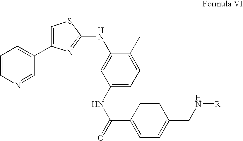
C1=CN=CC(C2=CSC(NC3=CC(NC(C4=CC=C(CN[R])C=C4)=O)=CC=C3C)=N2)=C1
